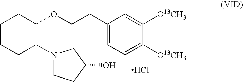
C1CCC(N2CCC(O)C2)C(OCCC2=CC=C([O13CH3])C([O13CH3])=C2)C1.Cl
